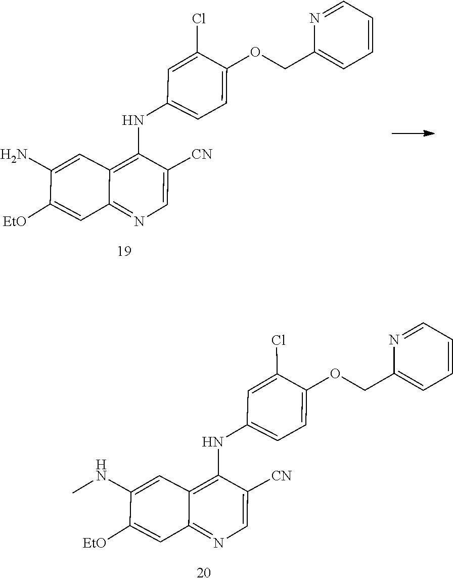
N(C1=CC2=C(NC3=CC=C(OCC4=CC=CC=N4)C(Cl)=C3)C([CN])=CN=C2C=C1[EtO])C.NC1=CC2=C(NC3=CC=C(OCC4=CC=CC=N4)C(Cl)=C3)C([CN])=CN=C2C=C1[EtO]
